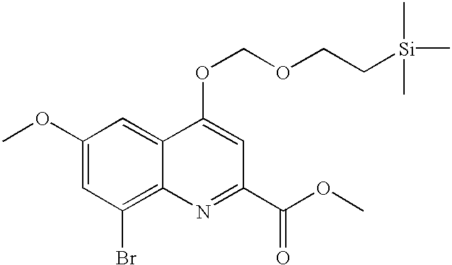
C1(OC)=CC(Br)=C2C(=C1)C(OCOCC[Si](C)(C)C)=CC(C(=O)OC)=N2
